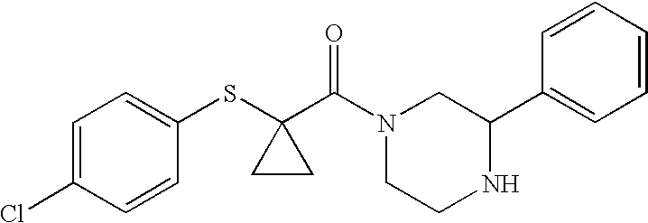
C1=C(Cl)C=CC(SC2(C(=O)N3CCNC(C4=CC=CC=C4)C3)CC2)=C1
